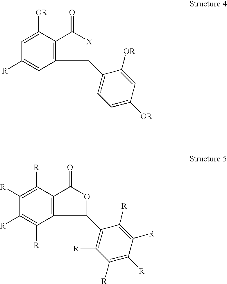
C1([OR])=CC([R])=CC2=C1C(=O)[X]C2C1=CC=C([OR])C=C1[OR].C1([R])=C([R])C([R])=C([R])C2=C1C(=O)OC2C1=C([R])C([R])=C([R])C([R])=C1[R]
